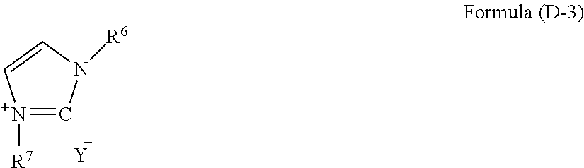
[N+]1([R7])=CN([R6])C=C1.[Y]
